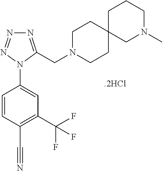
C1(N2C(CN3CCC4(CC3)CN(C)CCC4)=NN=N2)=CC(C(F)(F)F)=C(C#N)C=C1
